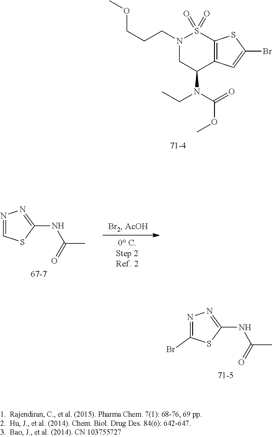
N1(CCCOC)CC(N(CC)C(=O)OC)C2=C(S1(=O)=O)SC(Br)=C2.N1=CSC(NC(C)=O)=N1.N1=C(Br)SC(NC(C)=O)=N1
